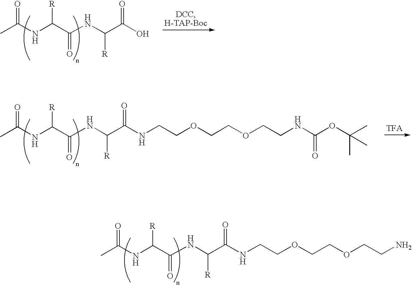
CC(NC(C(NC(C(O)=O)[R])=O)[R])=O.CC(NC(C(NC(C(NCCOCCOCCN)=O)[R])=O)[R])=O.CC(NC(C(NC(C(NCCOCCOCCNC(OC(C)(C)C)=O)=O)[R])=O)[R])=O
